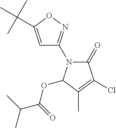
C1=C(C(C)(C)C)ON=C1N1C(=O)C(Cl)=C(C)C1OC(=O)C(C)C
